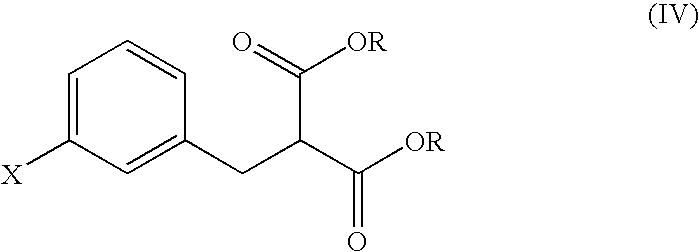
C1=C([X])C=C(CC(C(=O)[OR])C([OR])=O)C=C1
